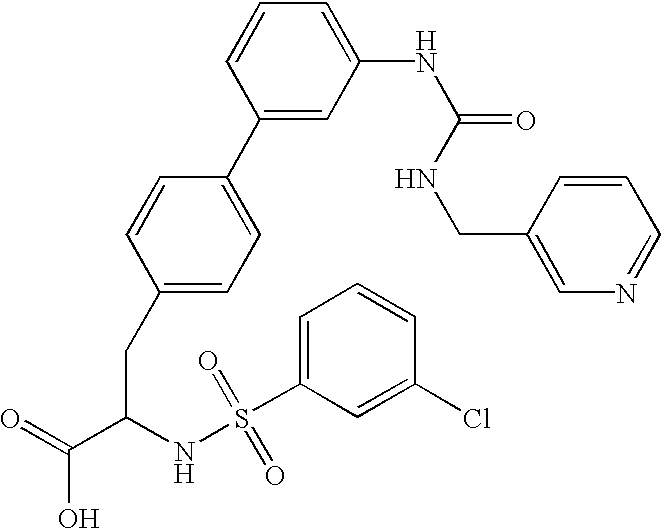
C1(CC(C(=O)O)NS(C2=CC=CC(Cl)=C2)(=O)=O)=CC=C(C2=CC(NC(=O)NCC3=CN=CC=C3)=CC=C2)C=C1
